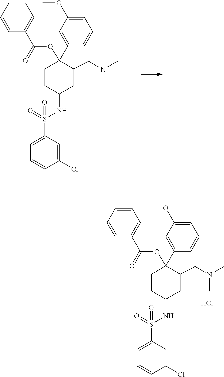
C1=CC(C(=O)OC2(C3=CC(OC)=CC=C3)CCC(NS(=O)(=O)C3=CC=CC(Cl)=C3)CC2CN(C)C)=CC=C1.C1=CC(C(=O)OC2(C3=CC(OC)=CC=C3)CCC(NS(=O)(=O)C3=CC=CC(Cl)=C3)CC2CN(C)C)=CC=C1.Cl
